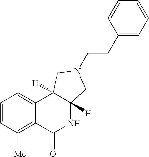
C1=CC([Me])=C2C(=C1)C1([H])C([H])(NC2=O)CN(CCC2=CC=CC=C2)C1
